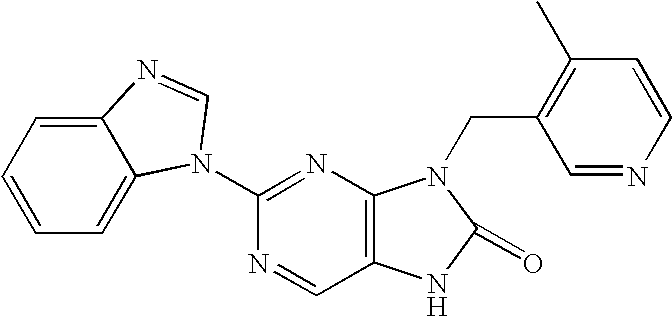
C12=CC=CC=C1N(C1=NC3=C(C=N1)NC(=O)N3CC1=C(C)C=CN=C1)C=N2
